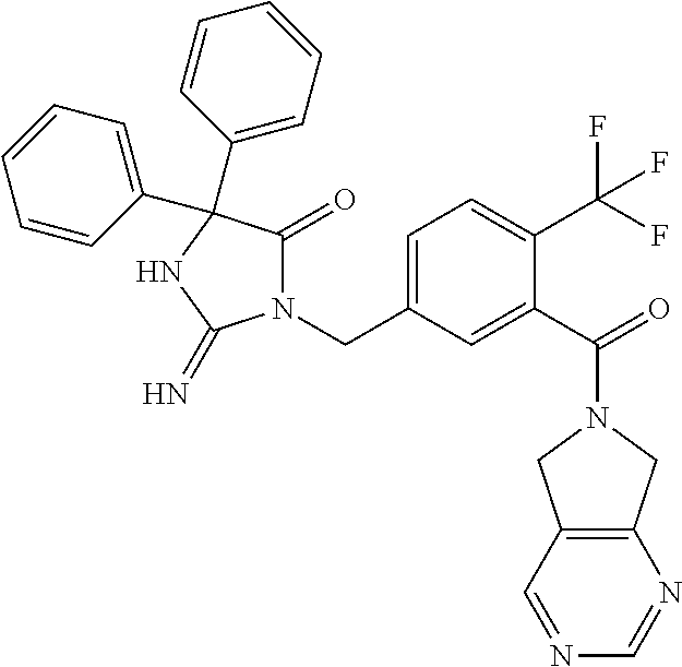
N1(CC2=CC=C(C(F)(F)F)C(C(=O)N3CC4=C(C3)N=CN=C4)=C2)C(=O)C(C2=CC=CC=C2)(C2=CC=CC=C2)NC1=N
